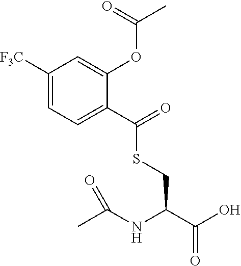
C1([F3C])=CC=C(C(SCC(C(O)=O)NC(C)=O)=O)C(OC(C)=O)=C1
